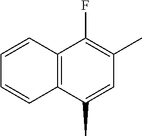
C12=C(C(C)=CC(C)=C1F)C=CC=C2
